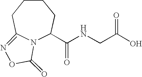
N12C(C(NCC(O)=O)=O)CCCCC1=NOC2=O
